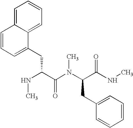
N(C(C(N(C(C(NC)=O)CC1=CC=CC=C1)C)=O)CC1=CC=CC2=CC=CC=C12)C
